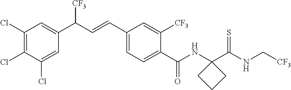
C1(Cl)=C(Cl)C(Cl)=CC(C(C=CC2=CC=C(C(NC3(C(NC[CF3])=S)CCC3)=O)C([CF3])=C2)[CF3])=C1
